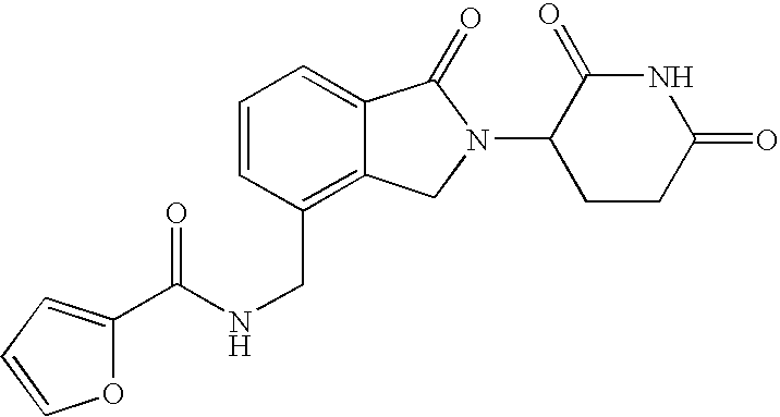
C1=CC(CNC(=O)C2=CC=CO2)=C2C(=C1)C(=O)N(C1CCC(=O)NC1=O)C2
